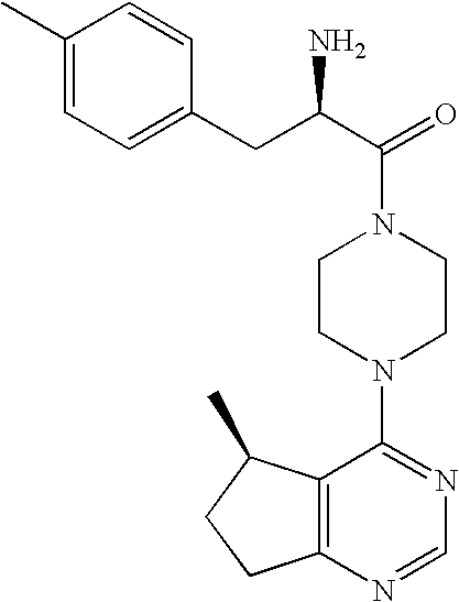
C(C1=CC=C(C)C=C1)C(C(=O)N1CCN(C2=NC=NC3=C2C(C)CC3)CC1)N
